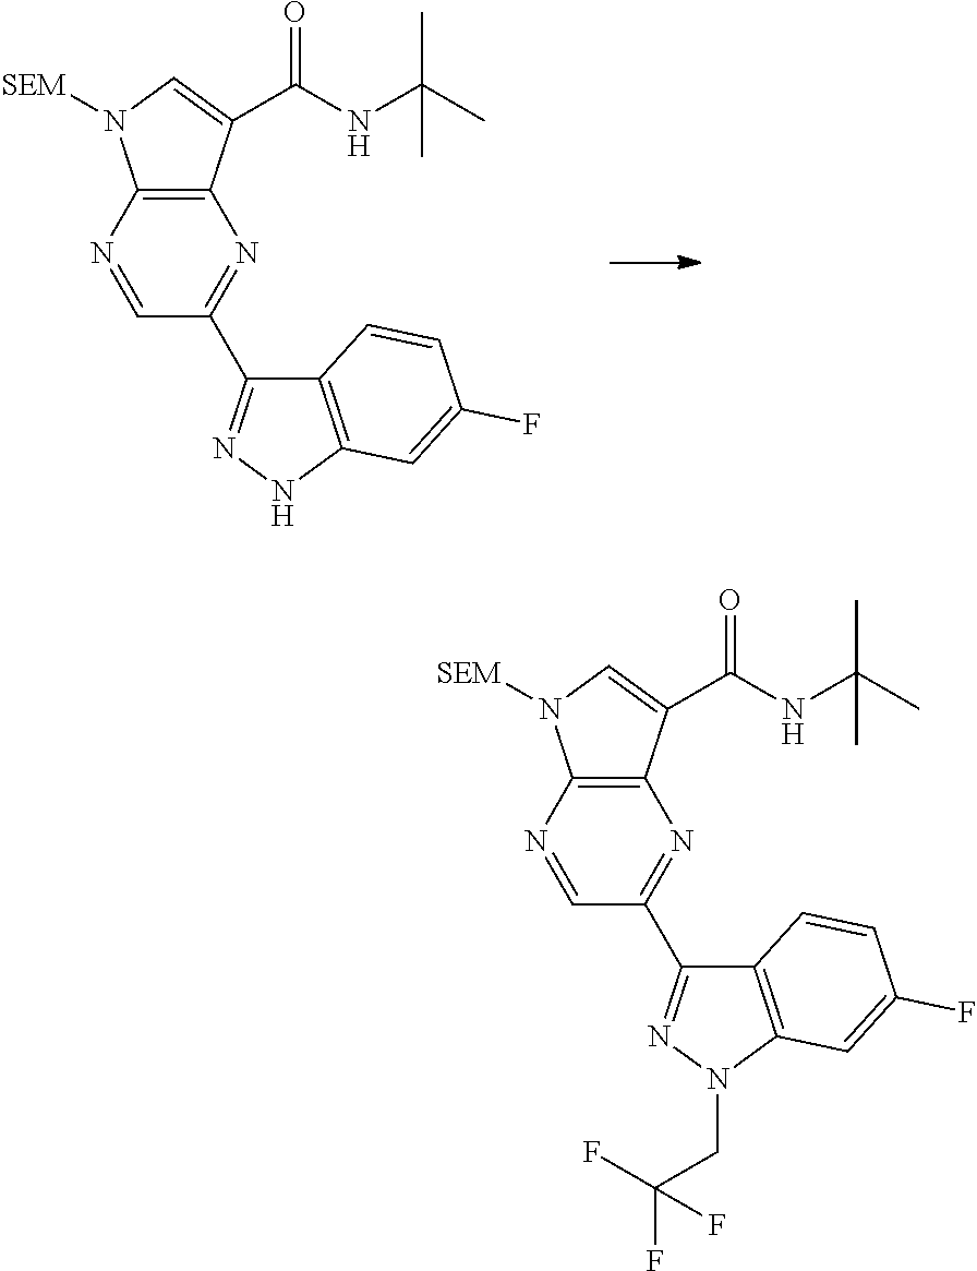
C1=NC2=C(N=C1C1=NNC3=C1C=CC(F)=C3)C(C(NC(C)(C)C)=O)=CN2[SEM].C1=NC2=C(N=C1C1=NN(CC(F)(F)F)C3=C1C=CC(F)=C3)C(C(NC(C)(C)C)=O)=CN2[SEM]
